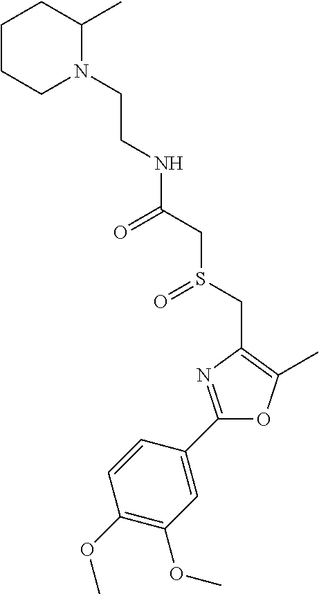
C(NC(CS(CC1=C(C)OC(C2=CC(OC)=C(OC)C=C2)=N1)=O)=O)CN1C(C)CCCC1
